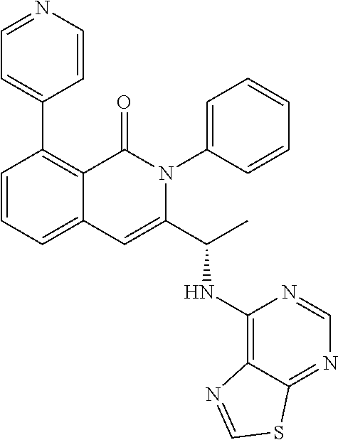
C1(C2=CC=NC=C2)=C2C(=CC=C1)C=C(C(C)NC1=C3C(=NC=N1)SC=N3)N(C1=CC=CC=C1)C2=O
